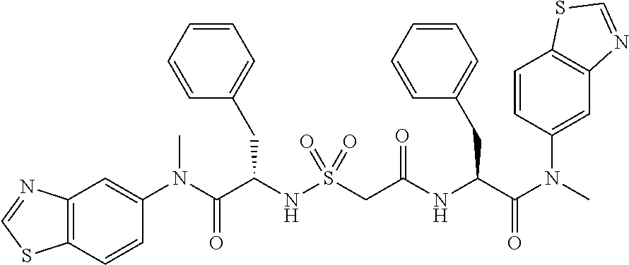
C1(N(C(C(NS(CC(NC(C(N(C)C2=CC3=C(C=C2)SC=N3)=O)CC2=CC=CC=C2)=O)(=O)=O)CC2=CC=CC=C2)=O)C)=CC2=C(C=C1)SC=N2
